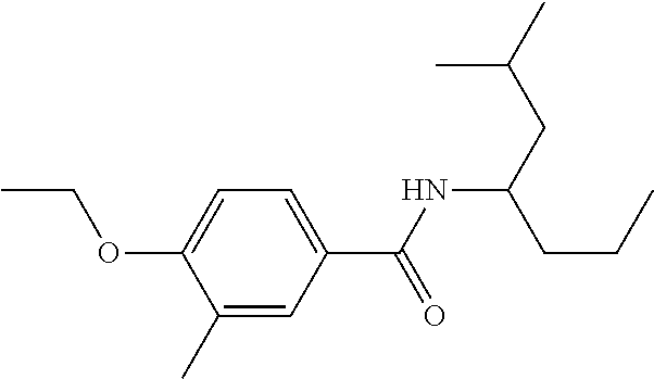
C1=C(C(NC(CC(C)C)CCC)=O)C=C(C)C(OCC)=C1
